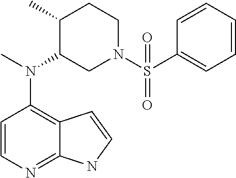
C1=CN=C2C(=C1N(C)C1CN(S(C3=CC=CC=C3)(=O)=O)CCC1C)C=CN2
